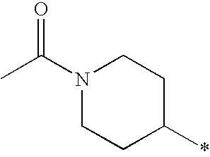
CC(N1CCC(*)CC1)=O
